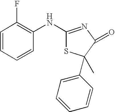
C1=CC=CC(NC2=NC(=O)C(C)(C3=CC=CC=C3)S2)=C1F
